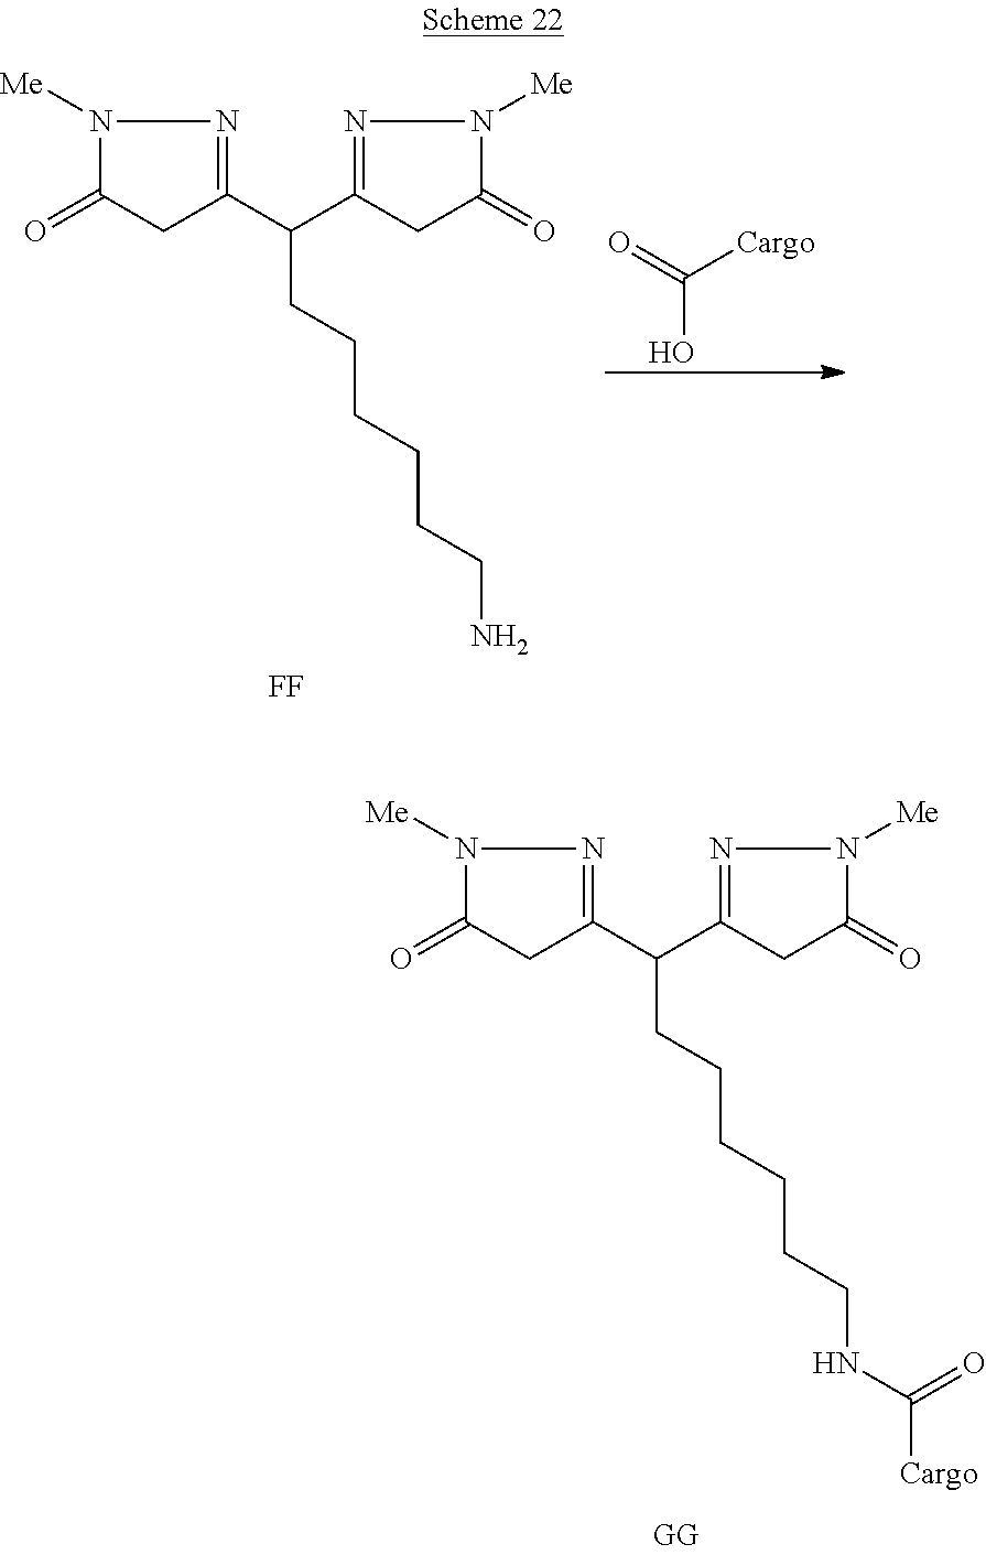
C1(C(C2=NN([Me])C(=O)C2)CCCCCCNC([Cargo])=O)=NN([Me])C(=O)C1.C1(C(C2=NN([Me])C(=O)C2)CCCCCCN)=NN([Me])C(=O)C1.[FF].C(O)(=O)[Cargo]
